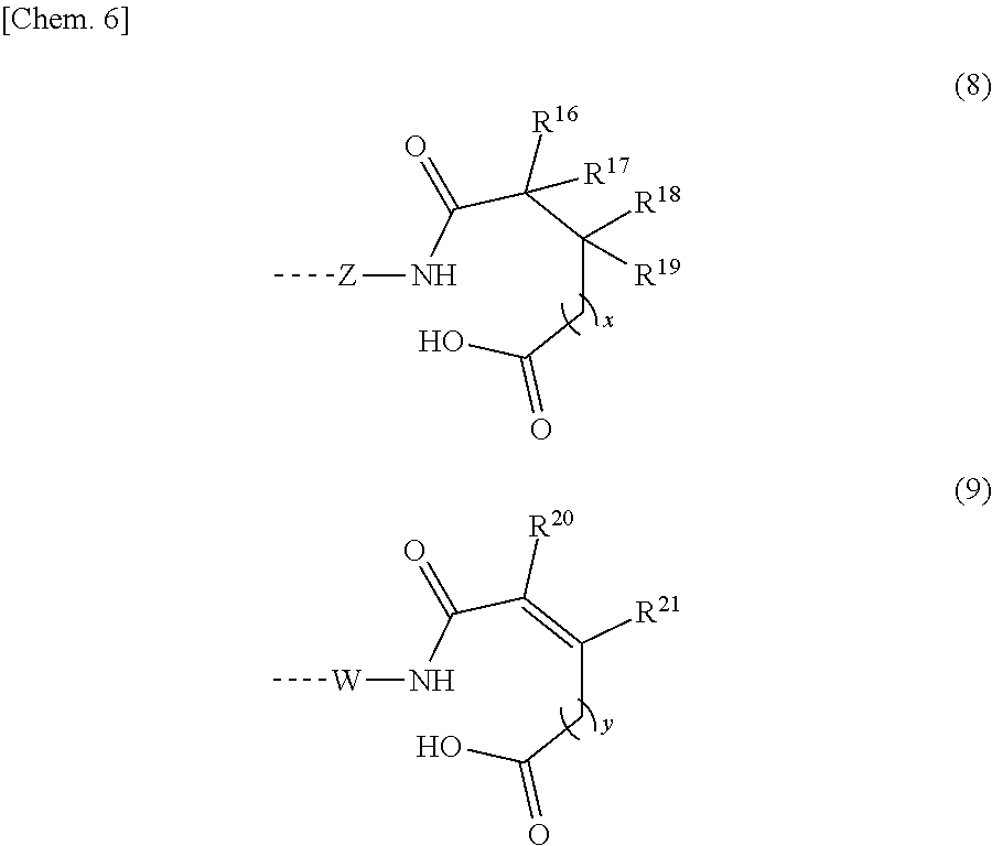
C(C(C(C(N[Z]C)=O)([R16])[R17])([R18])[R19])C(O)=O.C(C(=C(C(N[W]C)=O)[R20])[R21])C(O)=O
